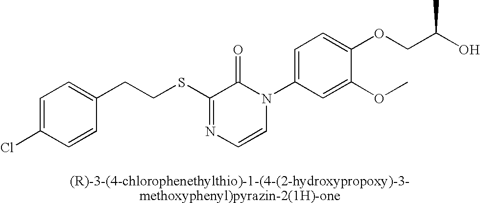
C(CSC1=NC=CN(C2=CC=C(OCC(O)C)C(OC)=C2)C1=O)C1=CC=C(Cl)C=C1
